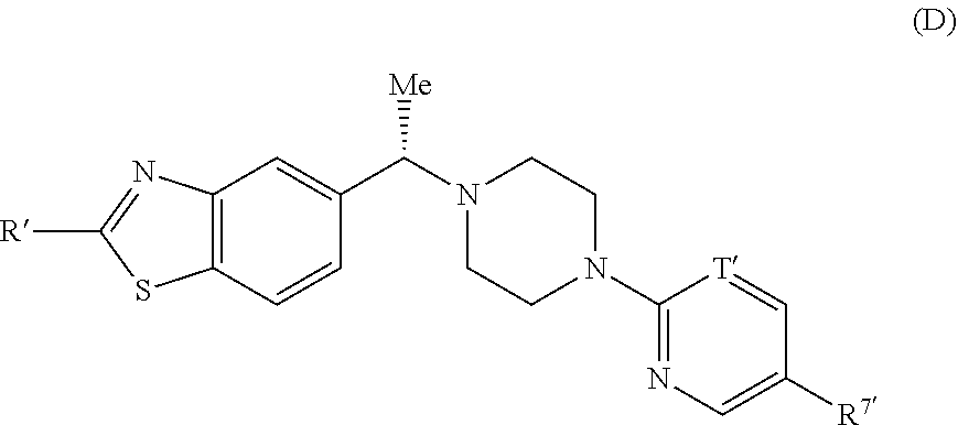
C12=C(C=CC(C(N3CCN(C4=NC=C([R7])C=[T]4)CC3)[Me])=C1)SC([R])=N2
